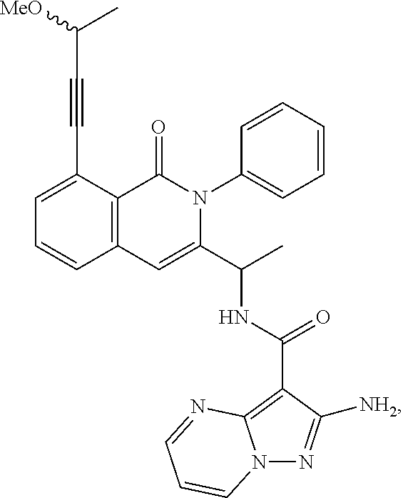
C1=C(C#CC(C)[MeO])C2=C(C=C1)C=C(C(C)NC(=O)C1=C3N(N=C1[NH2])C=CC=N3)N(C1=CC=CC=C1)C2=O
